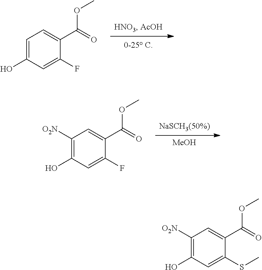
C1=C(O)C=C(F)C(C(OC)=O)=C1.[MeOH].C1([O2N])=C(O)C=C(F)C(C(OC)=O)=C1.C1([O2N])=C(O)C=C(SC)C(C(OC)=O)=C1
